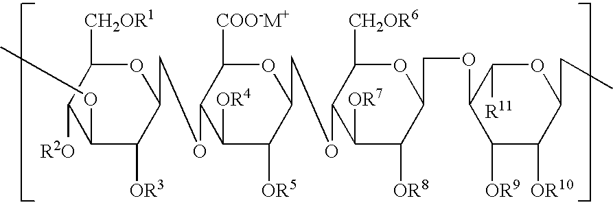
O1C([CH2OR1])C([R2O])C(OC)C([OR3])C1COC1C([COO-M+])OC(COC2C([CH2OR6])OC(COC3C([OR9])C([OR10])C(CC)OC3[R11])C([OR8])C2[OR7])C([OR5])C1[OR4]
